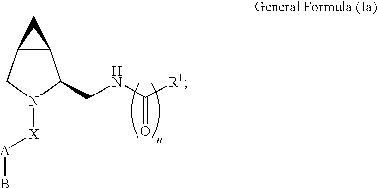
C12C(CN([X][A]B)C1CNC([R1])=O)C2
